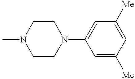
CN1CCN(C2=CC([Me])=CC([Me])=C2)CC1
